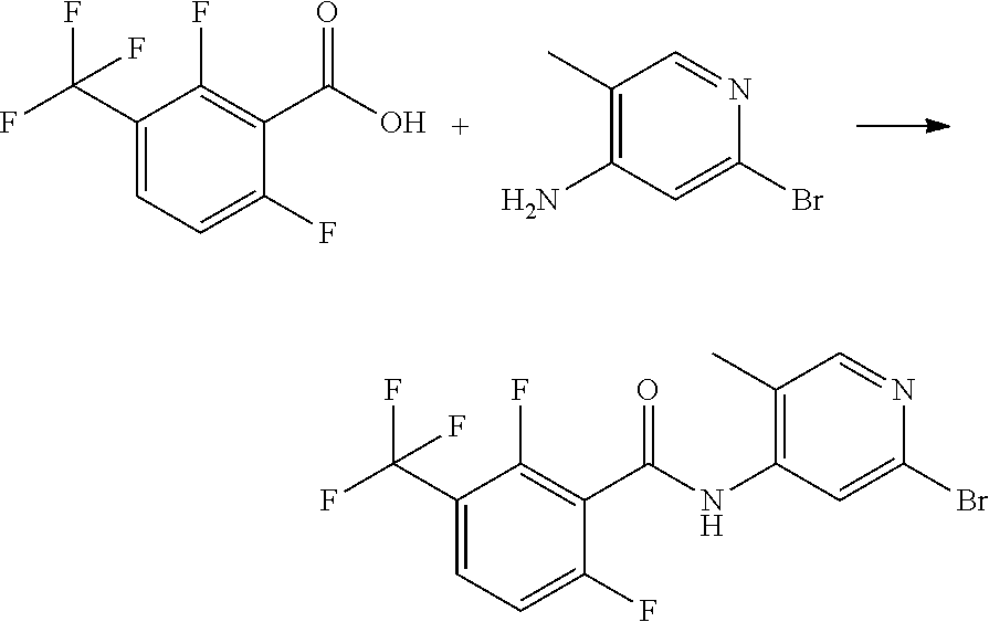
C1(C(F)(F)F)=CC=C(F)C(C(=O)O)=C1F.C1(C)=C(N)C=C(Br)N=C1.C1(C(F)(F)F)=CC=C(F)C(C(=O)NC2=C(C)C=NC(Br)=C2)=C1F
